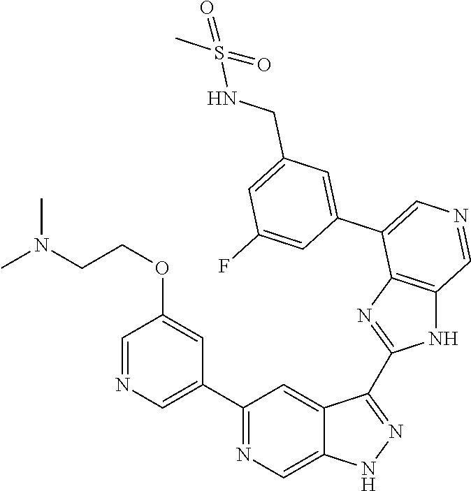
C1(C2=CN=CC(OCCN(C)C)=C2)=NC=C2C(=C1)C(C1=NC3=C(N1)C=NC=C3C1=CC(CNS(C)(=O)=O)=CC(F)=C1)=NN2
